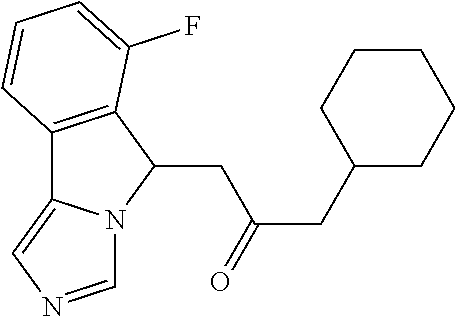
C12=C(C(CC(CC3CCCCC3)=O)N3C1=CN=C3)C(F)=CC=C2
